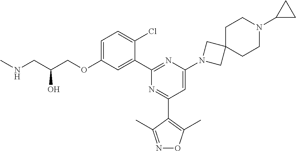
C1=C(OCC(CNC)O)C=C(C2=NC(N3CC4(C3)CCN(C3CC3)CC4)=CC(C3=C(C)ON=C3C)=N2)C(Cl)=C1
